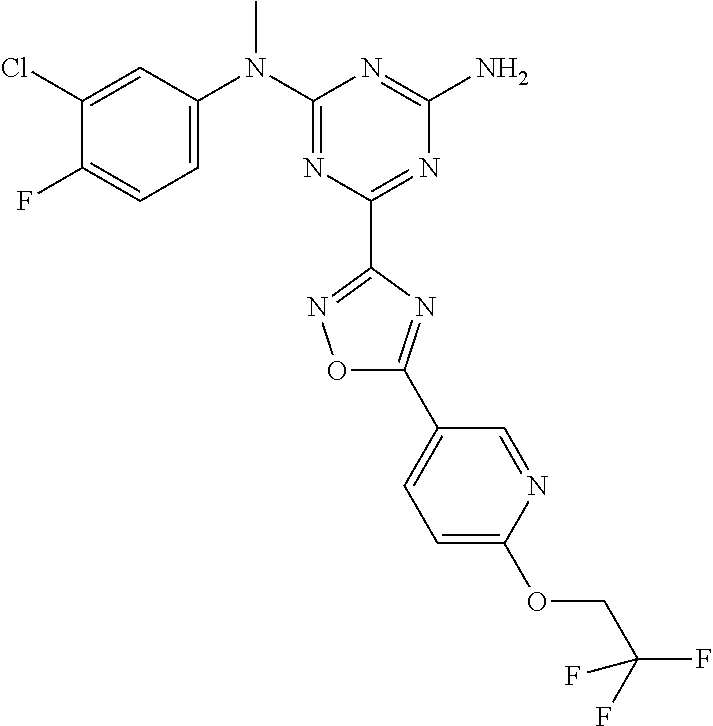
C1(Cl)=CC(N(C2=NC(C3=NOC(C4=CC=C(OCC(F)(F)F)N=C4)=N3)=NC(N)=N2)C)=CC=C1F
